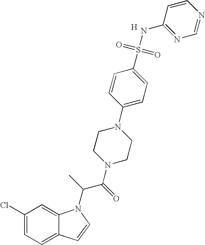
C1(Cl)=CC=C2C(=C1)N(C(C(N1CCN(C3=CC=C(S(=O)(=O)NC4=NC=NC=C4)C=C3)CC1)=O)C)C=C2.[H]
